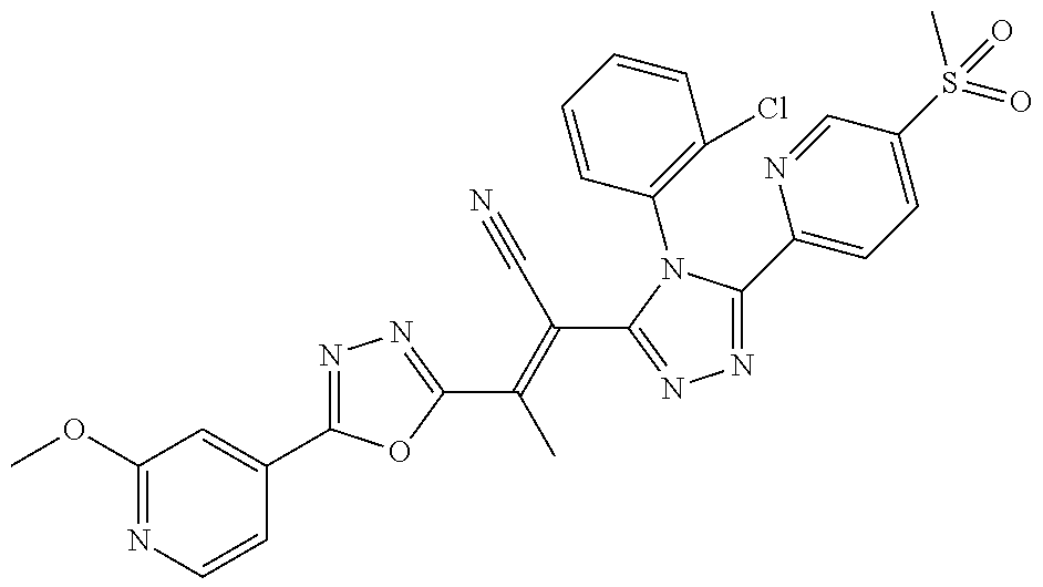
C1(OC)=NC=CC(C2=NN=C(C(=C(C3=NN=C(C4=CC=C(S(C)(=O)=O)C=N4)N3C3=C(Cl)C=CC=C3)C#N)C)O2)=C1
